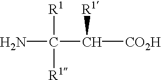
NC([R1])([R1])C([CO2H])[R1]
